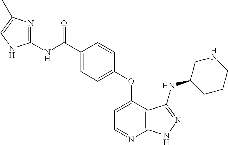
C1=C(OC2=CC=C(C(NC3=NC(C)=CN3)=O)C=C2)C2=C(N=C1)NN=C2NC1CCCNC1
